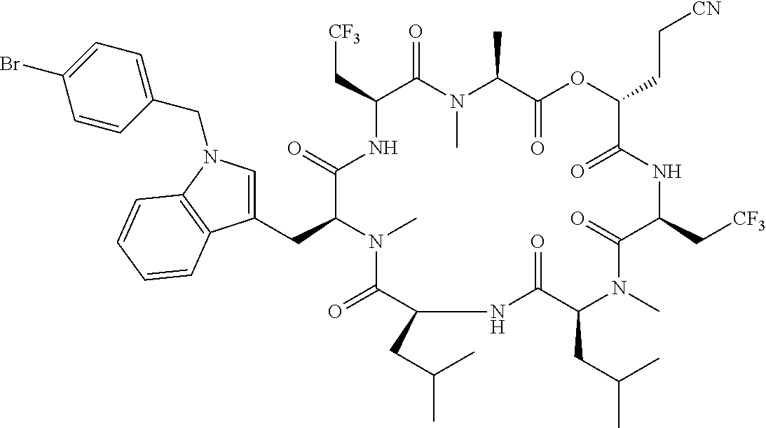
C(C1C(=O)N(C)C(C)C(=O)OC(CC[CN])C(=O)NC(C[CF3])C(=O)N(C)C(CC(C)C)C(=O)NC(CC(C)C)C(=O)N(C)C(CC2=CN(CC3=CC=C(Br)C=C3)C3=C2C=CC=C3)C(=O)N1)[CF3]
